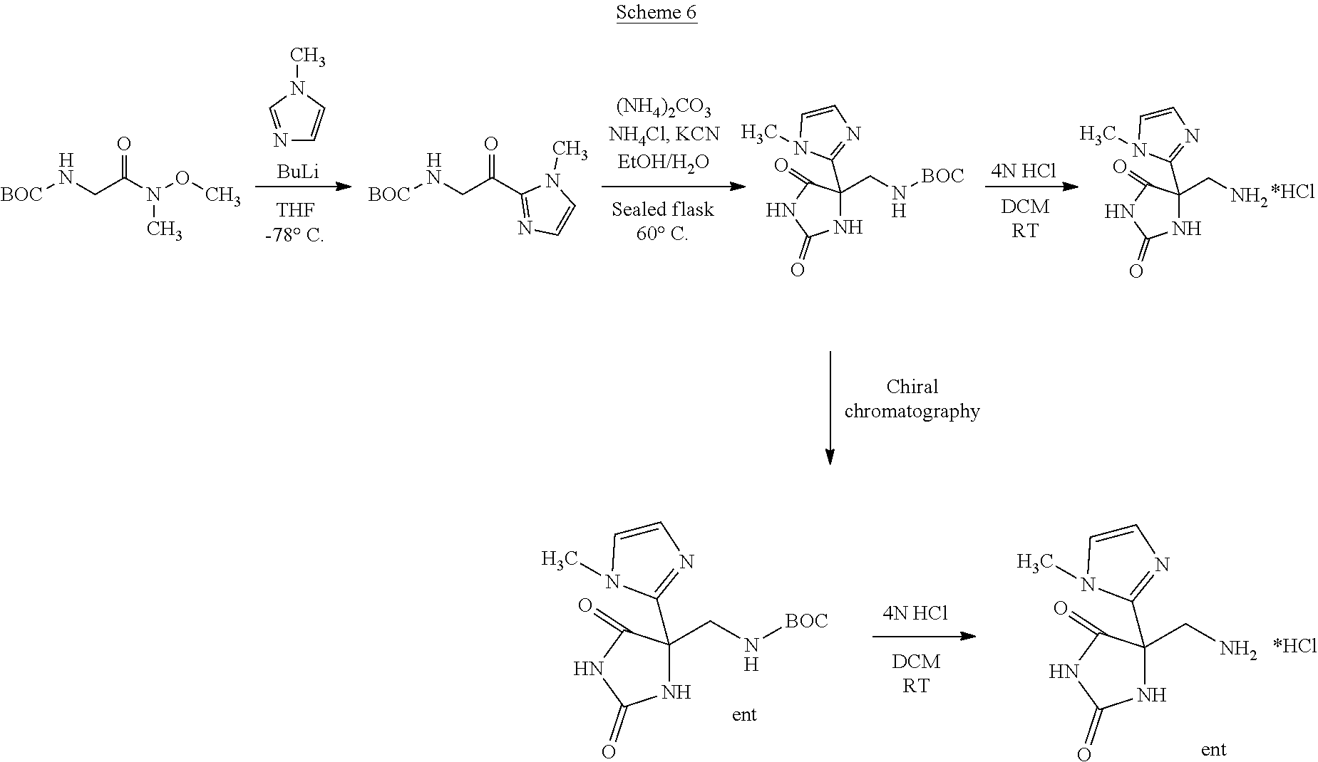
[BOC]NCC(N(OC)C)=O.[H].N1=CN(C)C=C1.[BuLi].[BOC]NCC(C1=NC=CN1C)=O.[H].N1C(CN[BOC])(C2=NC=CN2C)C(=O)NC1=O.[H].[4N HCl].N1C(CN)(C2=NC=CN2C)C(=O)NC1=O.N1C(CN[BOC])(C2=NC=CN2C)C(=O)NC1=O.[H].[4N HCl].N1C(CN)(C2=NC=CN2C)C(=O)NC1=O
